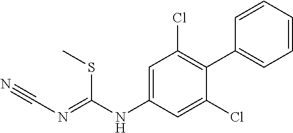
C1=C(NC(=NC#N)SC)C=C(Cl)C(C2=CC=CC=C2)=C1Cl
